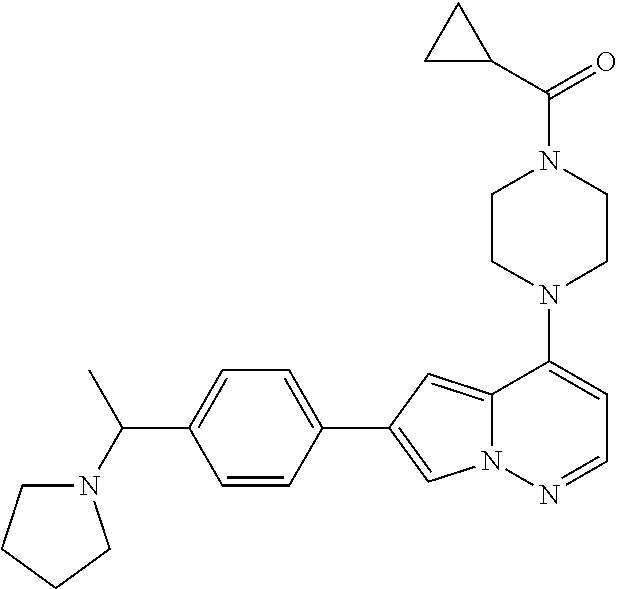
N1(C2=CC=NN3C2=CC(C2=CC=C(C(N4CCCC4)C)C=C2)=C3)CCN(C(=O)C2CC2)CC1
